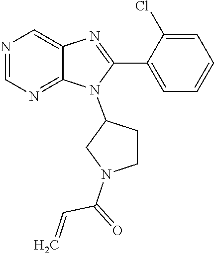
N1=CN=C2C(=C1)N=C(C1=CC=CC=C1Cl)N2C1CCN(C(=O)C=C)C1
